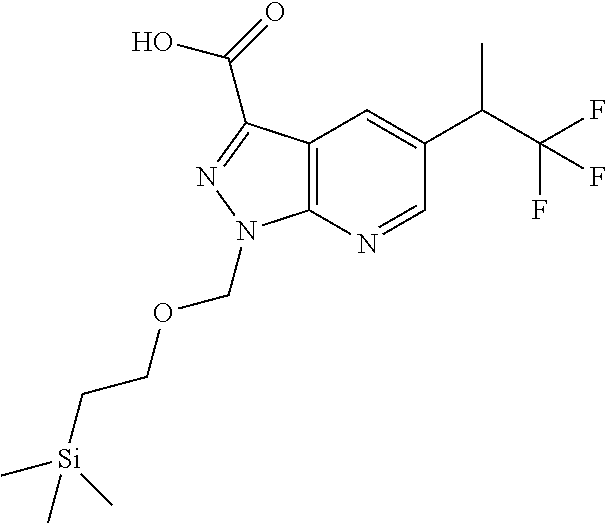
C12=C(N=CC(C(C(F)(F)F)C)=C1)N(COCC[Si](C)(C)C)N=C2C(O)=O
